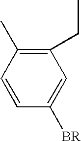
C1(CC)=C(C)C=CC([BR])=C1
